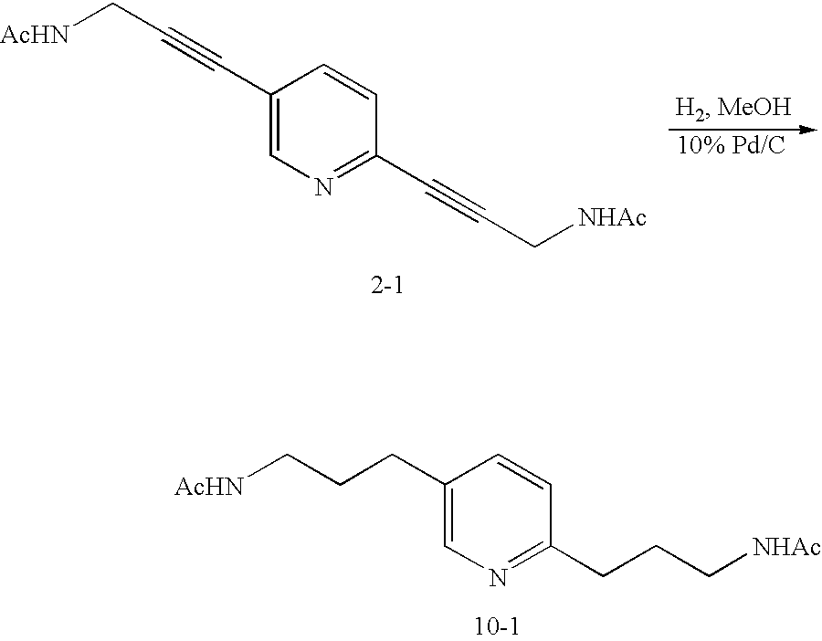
C1(C#CC[AcHN])=CN=C(C#CC[NHAc])C=C1.C1(CCC[AcHN])=CN=C(CCC[NHAc])C=C1
